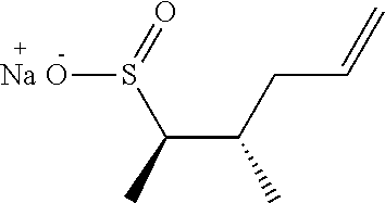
C(C(CC=C)C)(C)S(=O)[Na O]
